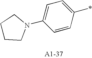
C1(N2CCCC2)=CC=C(*)C=C1
